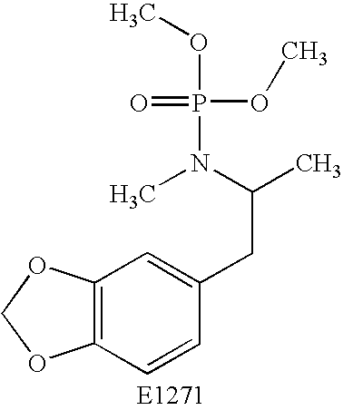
C12=C(OCO1)C=C(CC(C)N(C)P(=O)(OC)OC)C=C2
